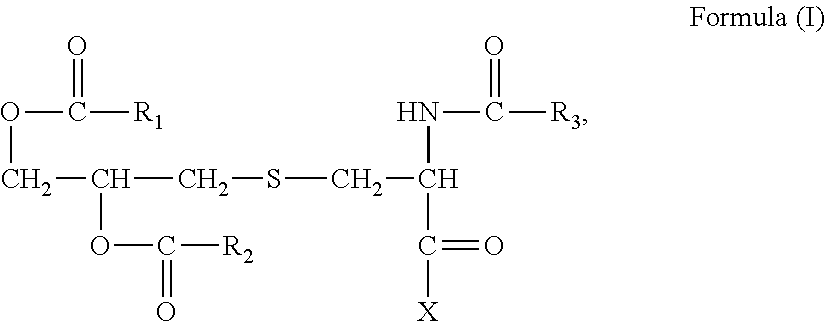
C(C(OC(=O)[R2])CSCC(NC([R3])=O)C(=O)[X])OC(=O)[R1]
